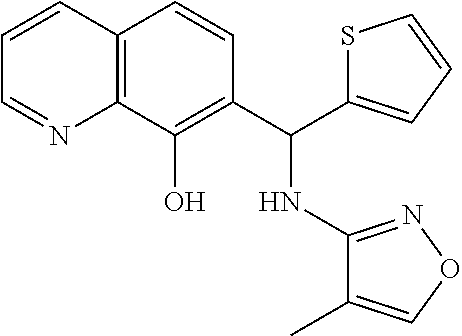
C1=CC2=C(N=C1)C(O)=C(C(NC1=NOC=C1C)C1=CC=CS1)C=C2
